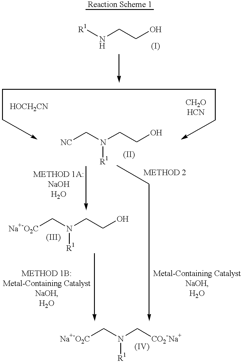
[R1]NCCO.[NC]CN(CCO)[R1].[Na+-O2C]CN(CCO)[R1].[Na+-O2C]CN(C[CO2-Na+])[R1]
